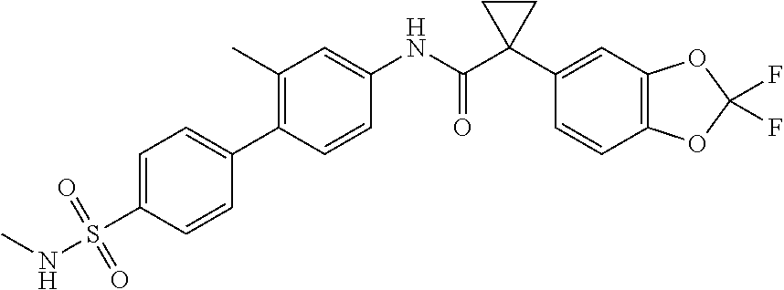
C1=CC(C2=CC=C(S(=O)(=O)NC)C=C2)=C(C)C=C1NC(C1(C2=CC3=C(C=C2)OC(F)(F)O3)CC1)=O
